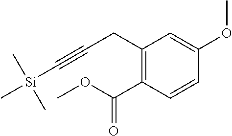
C1(CC#C[Si](C)(C)C)=C(C(OC)=O)C=CC(OC)=C1
